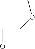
O1CC(OC)C1
